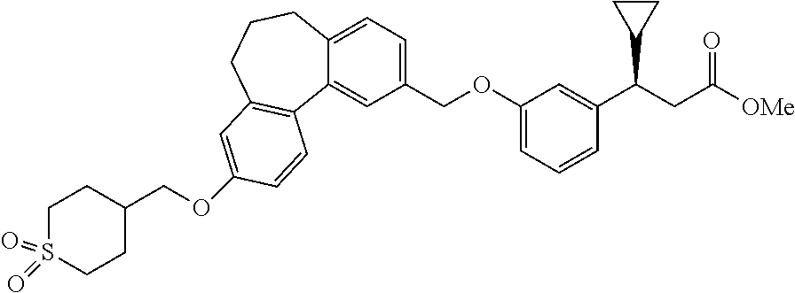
C12=CC=C(COC3=CC=CC(C(CC([OMe])=O)C4CC4)=C3)C=C1C1=C(CCC2)C=C(OCC2CCS(=O)(=O)CC2)C=C1
